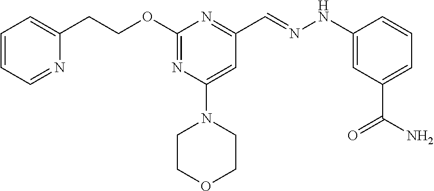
C1(CCOC2=NC(N3CCOCC3)=CC(C=NNC3=CC(C(N)=O)=CC=C3)=N2)=CC=CC=N1
